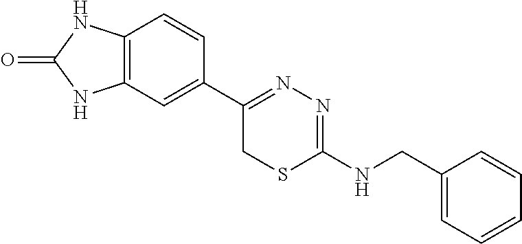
C12=C(C=C(C3=NN=C(NCC4=CC=CC=C4)SC3)C=C1)NC(=O)N2
